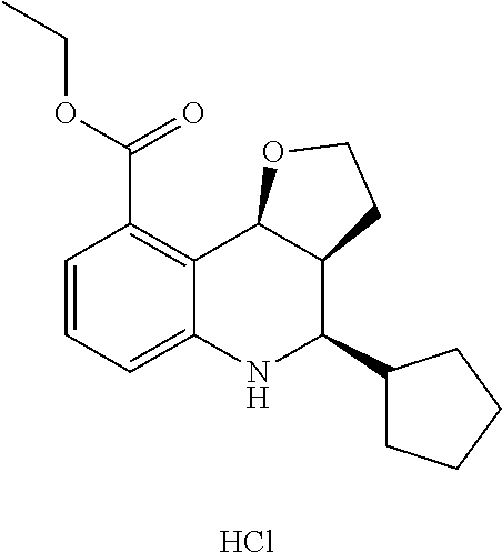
Cl.C12=C(C(OCC)=O)C=CC=C1NC(C1CCCC1)C1C2OCC1
